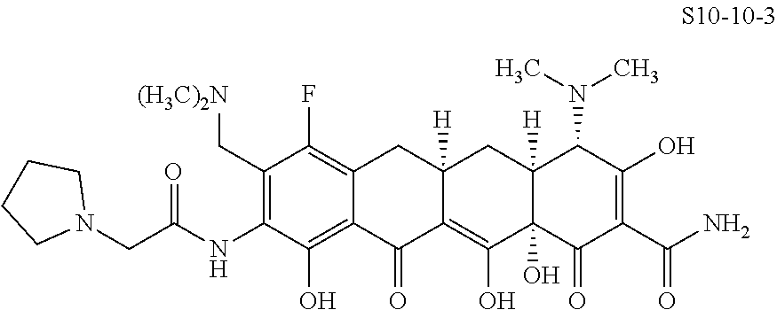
C1(C[(H3C)2N])=C(NC(=O)CN2CCCC2)C(O)=C2C(=C1F)CC1([H])C(=C(O)C3(O)C([H])(C1)C(N(C)C)C(O)=C(C(N)=O)C3=O)C2=O
